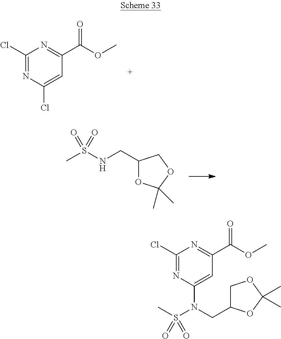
C1(Cl)=NC(Cl)=CC(C(OC)=O)=N1.C1(CNS(C)(=O)=O)OC(C)(C)OC1.C1(Cl)=NC(N(CC2COC(C)(C)O2)S(C)(=O)=O)=CC(C(OC)=O)=N1
